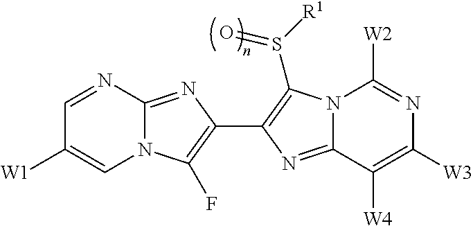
N12C(=NC(C3=C(S([R1])=O)N4C(=N3)C([W4])=C([W3])N=C4[W2])=C1F)N=CC([W1])=C2
